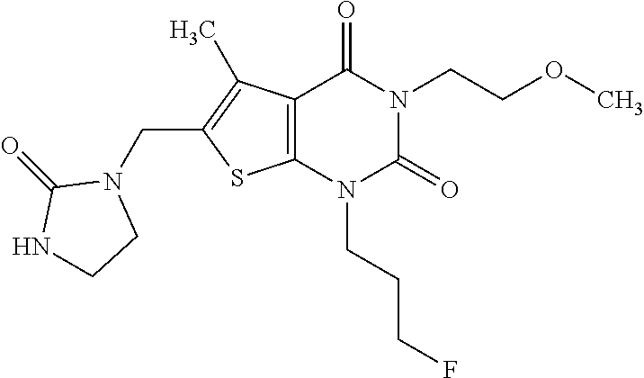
C12=C(N(CCCF)C(=O)N(CCOC)C1=O)SC(CN1C(=O)NCC1)=C2C
